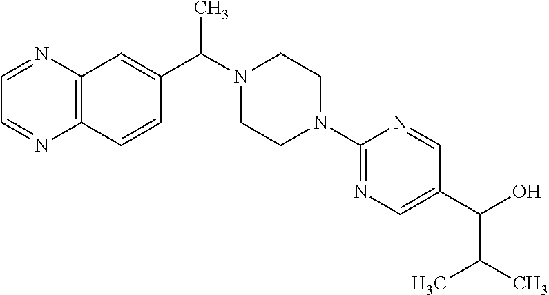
C12=C(C=CC(C(N3CCN(C4=NC=C(C(C(C)C)O)C=N4)CC3)C)=C1)N=CC=N2
